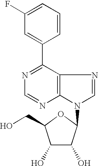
C1=C(C2=NC=NC3=C2N=CN3C2C(O)C(O)C(CO)O2)C=CC=C1F
